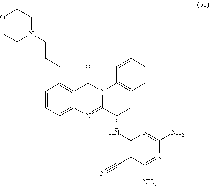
C1=CC=C2C(=C1CCCN1CCOCC1)C(=O)N(C1=CC=CC=C1)C(C(C)NC1=C(C#N)C(N)=NC(N)=N1)=N2
